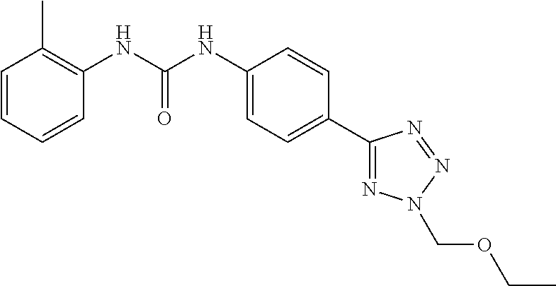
C1=CC=CC(NC(NC2=CC=C(C3=NN(COCC)N=N3)C=C2)=O)=C1C
